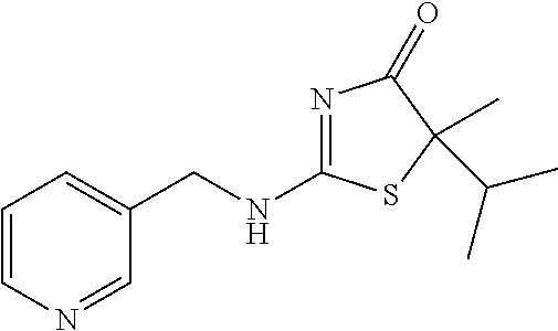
N1=C(NCC2=CC=CN=C2)SC(C)(C(C)C)C1=O
